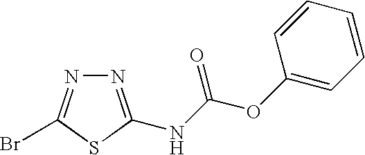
N(C(OC1=CC=CC=C1)=O)C1=NN=C(Br)S1
